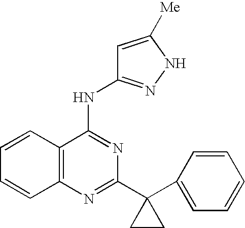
C12=C(C(NC3=NNC([Me])=C3)=NC(C3(C4=CC=CC=C4)CC3)=N1)C=CC=C2
